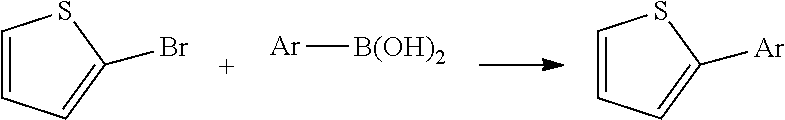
C1=CC=C(Br)S1.[Ar][B(OH)2].C1=CC=C([Ar])S1
